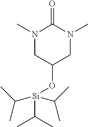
N1(C)CC(O[Si](C(C)C)(C(C)C)C(C)C)CN(C)C1=O
